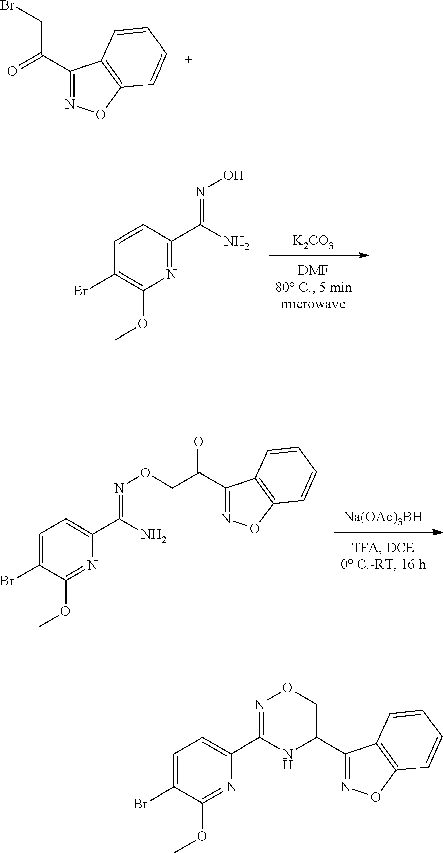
C1(C(=O)CBr)=NOC2=C1C=CC=C2.[Na(OAc)3BH].C1(Br)=CC=C(C(=NOCC(C2=NOC3=C2C=CC=C3)=O)N)N=C1OC.[K2CO3].C1(Br)=C(OC)N=C(C(=NO)N)C=C1.C1(Br)=CC=C(C2=NOCC(C3=NOC4=C3C=CC=C4)N2)N=C1OC
